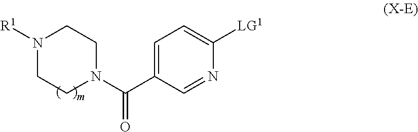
N1([R1])CCN(C(C2=CC=C([LG1])N=C2)=O)CC1
